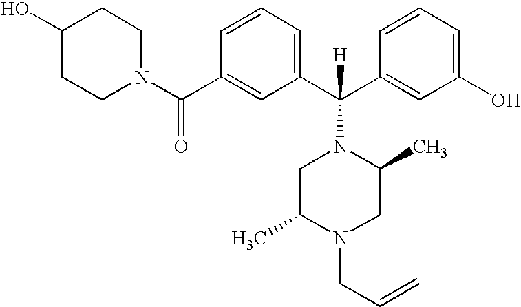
OC1CCN(C(C2=CC(C(C3=CC(O)=CC=C3)([H])N3CC(C)N(CC=C)CC3C)=CC=C2)=O)CC1
